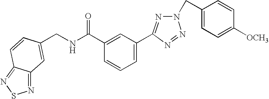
C1(C(NCC2=CC3=NSN=C3C=C2)=O)=CC(C2=NN(CC3=CC=C([OCH3])C=C3)N=N2)=CC=C1
